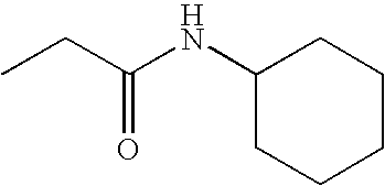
CCC(NC1CCCCC1)=O
